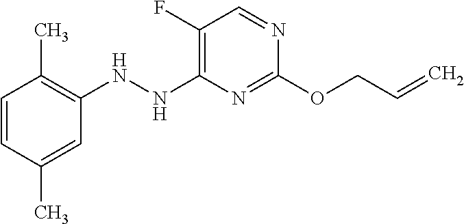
C1(F)=C(NNC2=C(C)C=CC(C)=C2)N=C(OCC=C)N=C1
